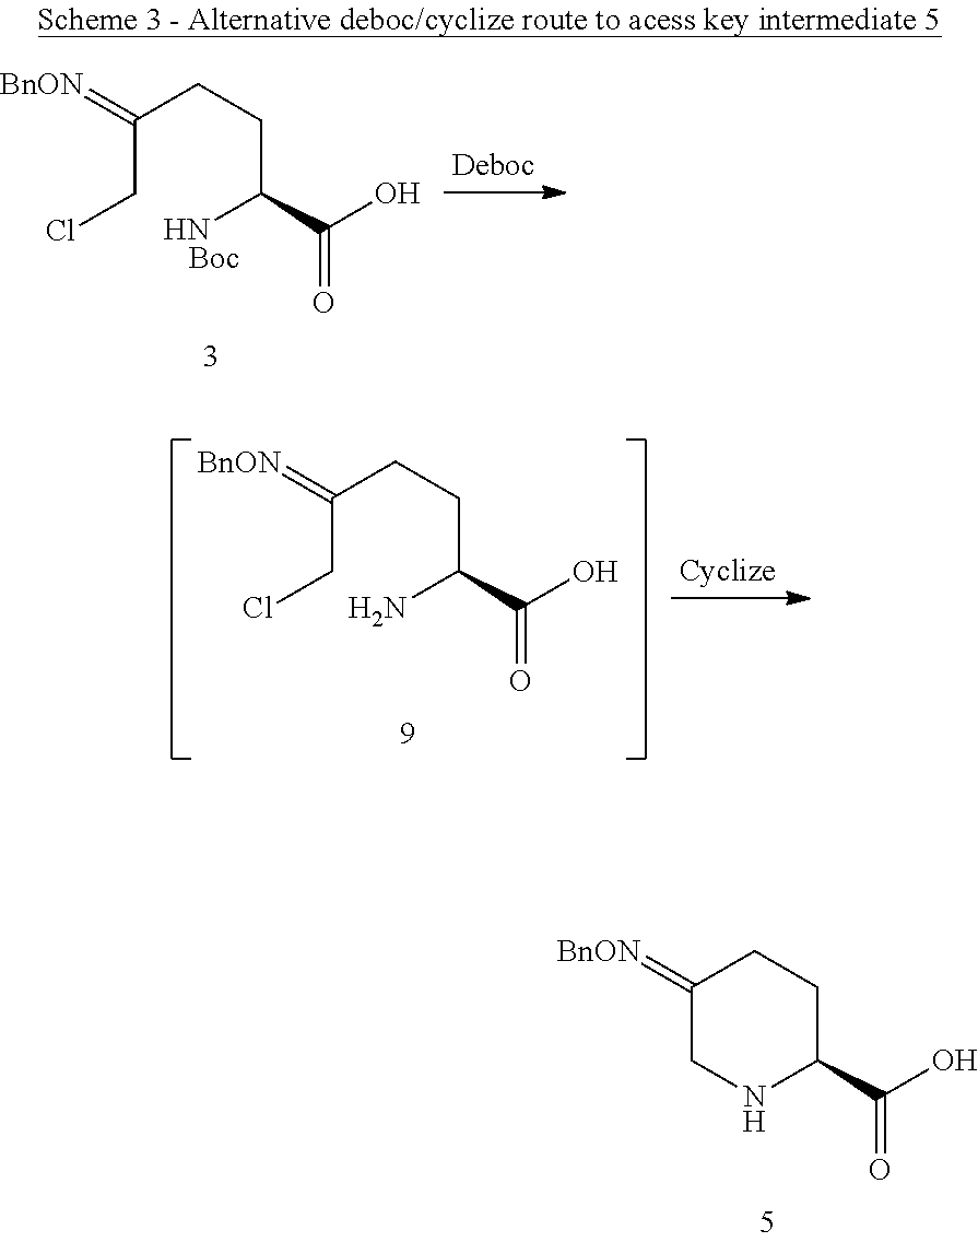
C1(=[BnON])CNC(C(O)=O)CC1.C(CCl)(CCC(N)C(O)=O)=[BnON].C(CCl)(CCC(N)C(O)=O)=[BnON]
